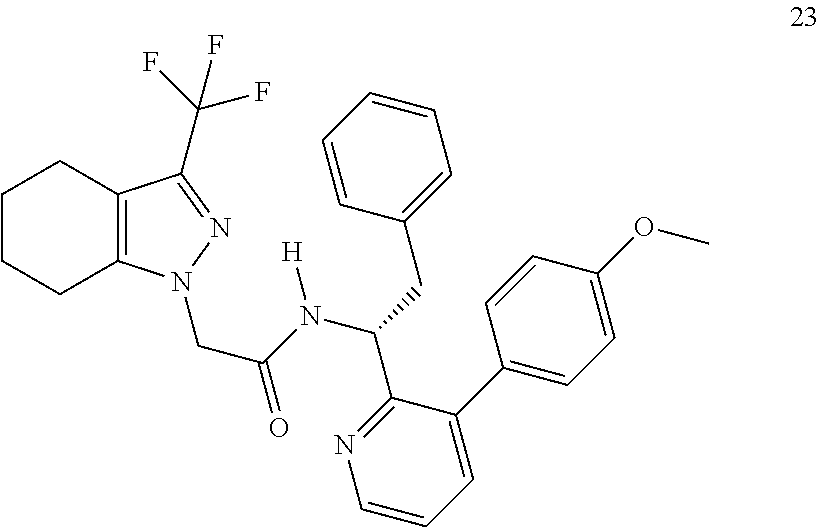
C1CCC2=C(C1)C(C(F)(F)F)=NN2CC(N(C(C1=NC=CC=C1C1=CC=C(OC)C=C1)CC1=CC=CC=C1)[H])=O
